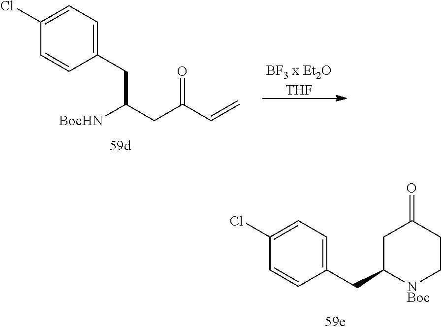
C1(CC2[NBoc]CCC(=O)C2)=CC=C(Cl)C=C1.C1(CC(CC(C=C)=O)[BocHN])=CC=C(Cl)C=C1.[BF3 x Et2OTHF]
